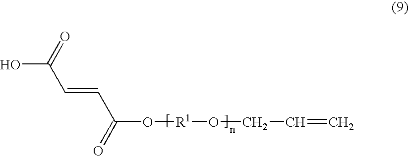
C(O[R1]OCC=C)(C=CC(O)=O)=O
